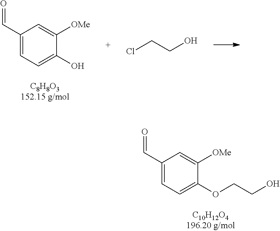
C1(C=O)=CC=C(O)C([OMe])=C1.ClCCO.C1(C=O)=CC=C(OCCO)C([OMe])=C1
